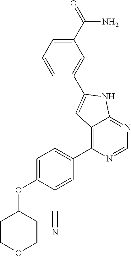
O(C1=CC=C(C2=C3C(=NC=N2)NC(C2=CC(C(=O)N)=CC=C2)=C3)C=C1C#N)C1CCOCC1
